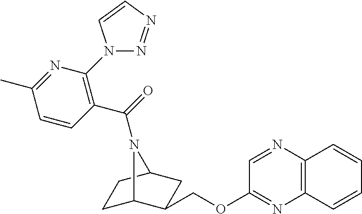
C1C2C(COC3=NC4=C(N=C3)C=CC=C4)CC(C1)N2C(=O)C1=C(N2N=NC=C2)N=C(C)C=C1
